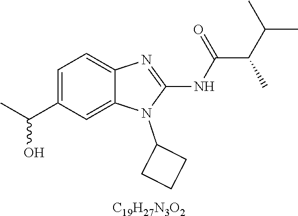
C1=C(C(C)O)C=C2C(=C1)N=C(NC(C(C(C)C)C)=O)N2C1CCC1.[C19H27N3O2]
